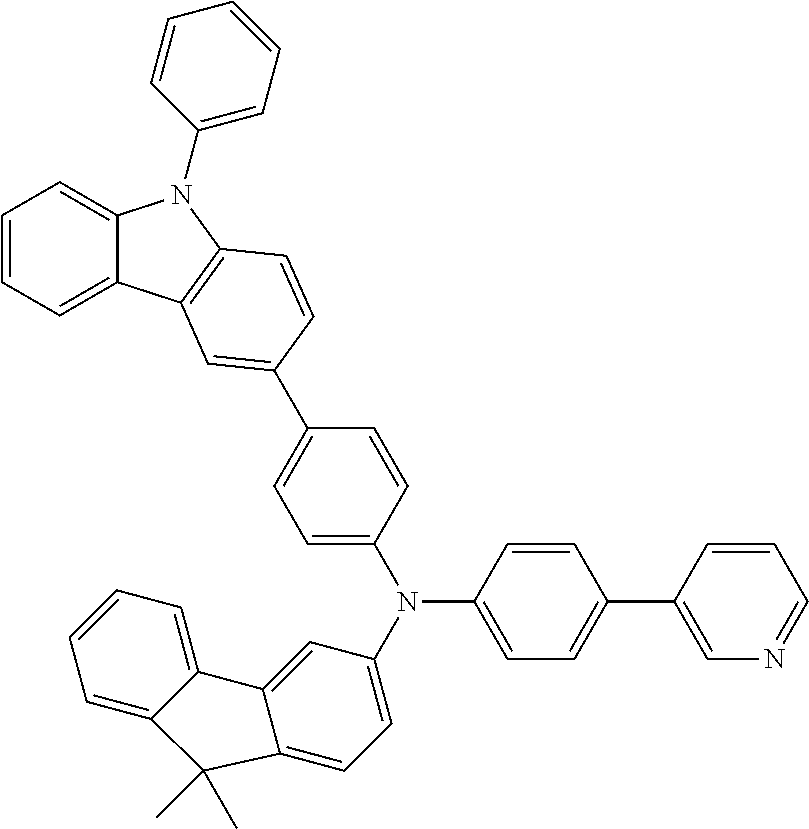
C1=CC=C2C(=C1)N(C1=CC=CC=C1)C1=C2C=C(C2=CC=C(N(C3=CC=C(C4=CN=CC=C4)C=C3)C3=CC=C4C(=C3)C3=CC=CC=C3C4(C)C)C=C2)C=C1
